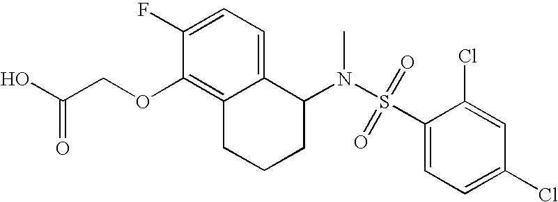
C1(F)=CC=C2C(=C1OCC(O)=O)CCCC2N(S(=O)(C1=CC=C(Cl)C=C1Cl)=O)C
